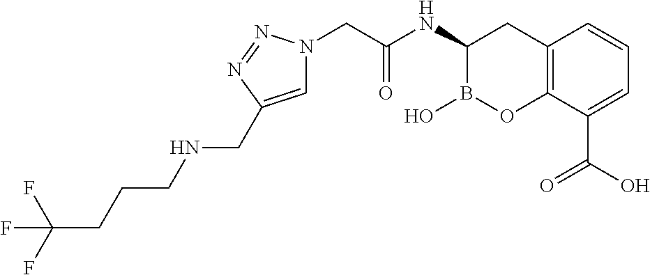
C12=C(C(C(O)=O)=CC=C1)OB(O)C(NC(CN1C=C(CNCCCC(F)(F)F)N=N1)=O)C2
